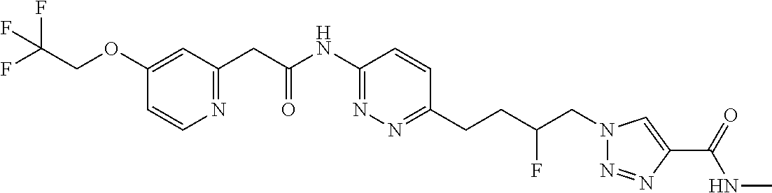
O(C1=CC(CC(NC2=NN=C(CCC(CN3N=NC(C(=O)NC)=C3)F)C=C2)=O)=NC=C1)CC(F)(F)F
